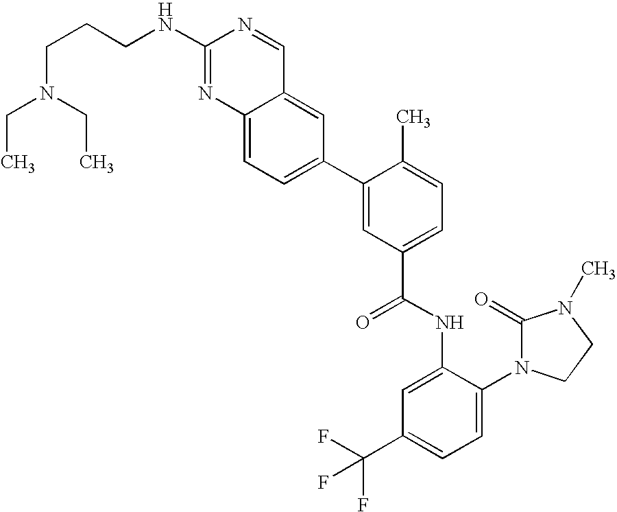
C12=CC=C(C3=CC(C(NC4=CC(C(F)(F)F)=CC=C4N4C(=O)N(C)CC4)=O)=CC=C3C)C=C1C=NC(NCCCN(CC)CC)=N2
